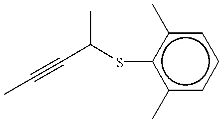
CC(C#CC)Sc1c(C)cccc1C
